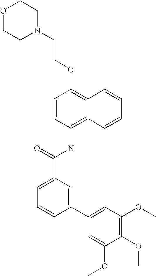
O1CCN(CCOC2=C3C(=C(NC(C4=CC=CC(C5=CC(OC)=C(OC)C(OC)=C5)=C4)=O)C=C2)C=CC=C3)CC1
